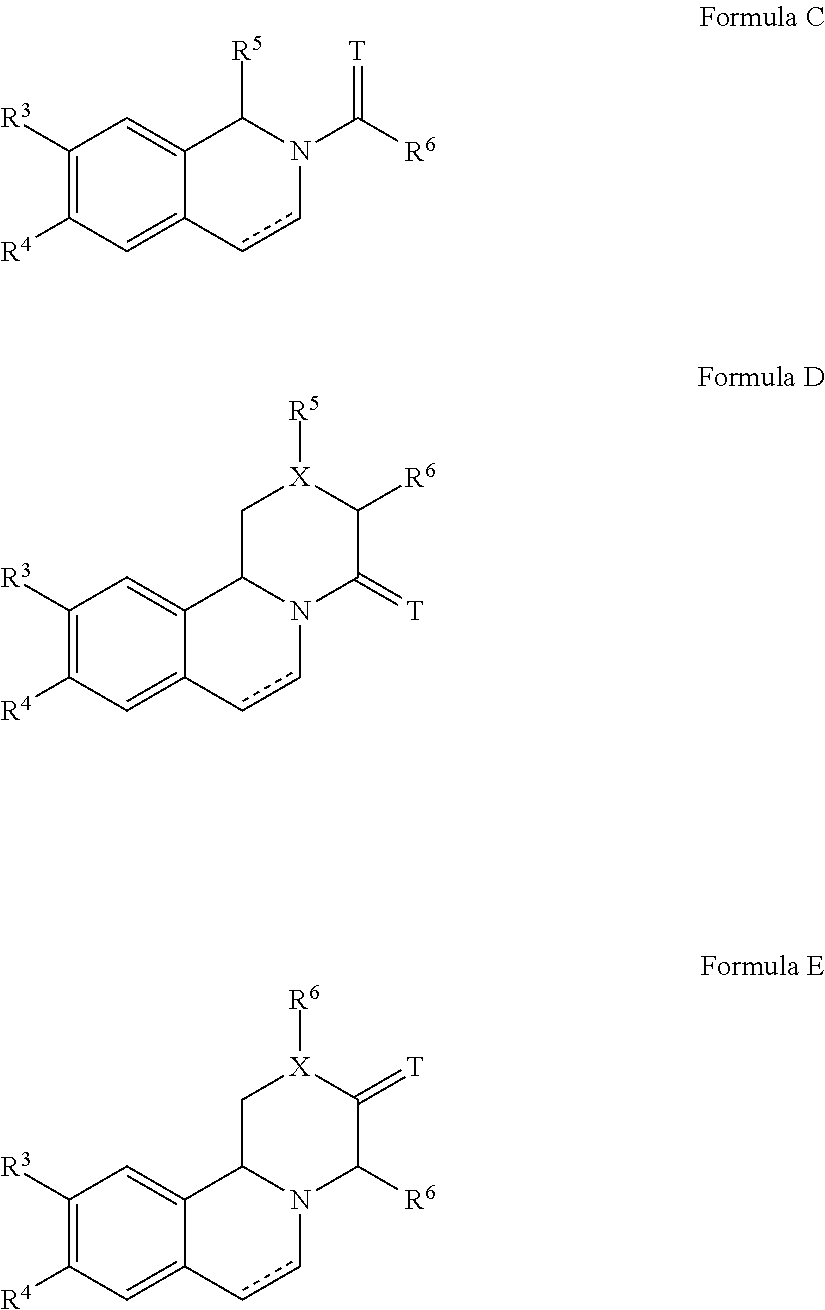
C1([R3])=C([R4])C=C2C(=C1)C([R5])N(C([R6])=[T])cc2.C1([R3])=C([R4])C=C2C(=C1)C1N(cc2)C(=[T])C([R6])[X]([R5])C1.C1([R3])=C([R4])C=C2C(=C1)C1N(cc2)C([R6])C(=[T])[X]([R6])C1
